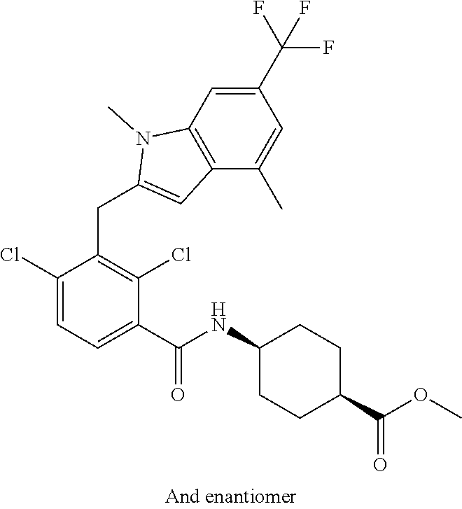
C1(Cl)=CC=C(C(=O)NC2CCC(C(OC)=O)CC2)C(Cl)=C1CC1=CC2=C(N1C)C=C(C(F)(F)F)C=C2C
